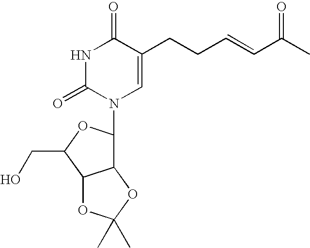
N1C(=O)N(C2C3C(C(CO)O2)OC(C)(C)O3)C=C(CCC=CC(C)=O)C1=O
